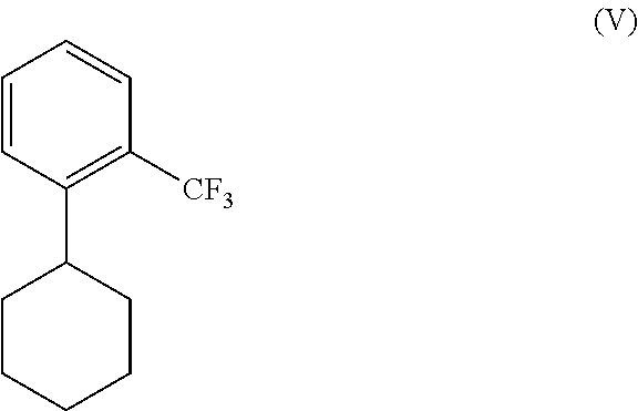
C1=CC(C2CCCCC2)=C([CF3])C=C1
